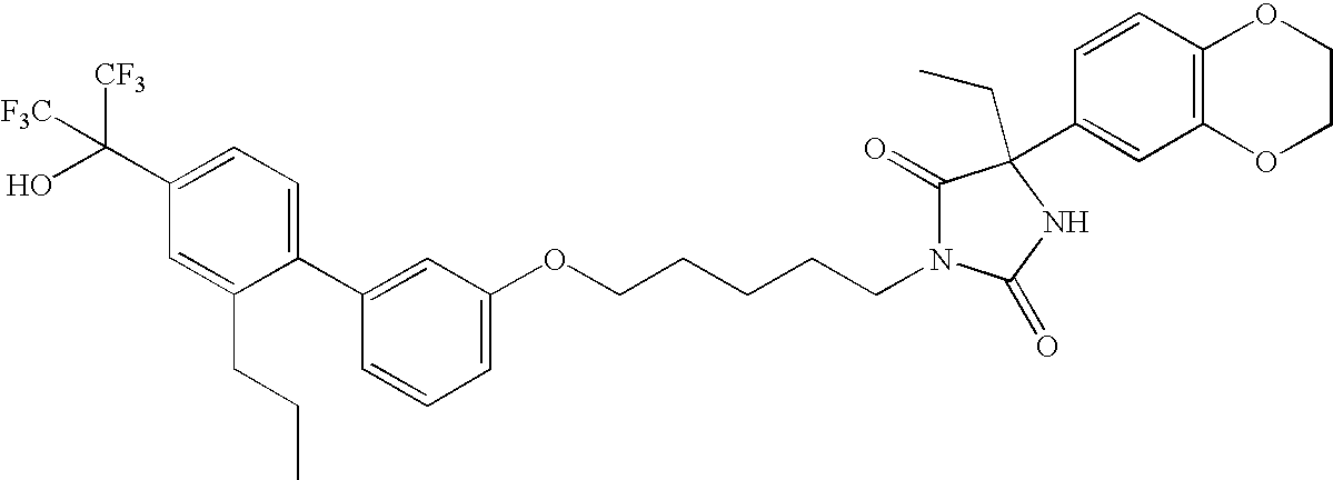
C(CCCCOC1=CC=CC(C2=CC=C(C(O)([CF3])[F3C])C=C2CCC)=C1)N1C(=O)C(C2=CC3=C(C=C2)OCCO3)(CC)NC1=O
